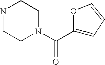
N1CCN(C(C2=CC=CO2)=O)CC1
